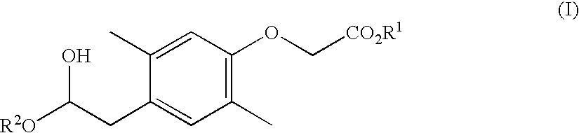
C1(C)=CC(OC[CO2R1])=C(C)C=C1CC([R2O])O
